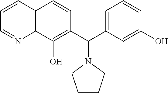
C1=CC2=C(N=C1)C(O)=C(C(C1=CC=CC(O)=C1)N1CCCC1)C=C2
